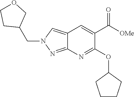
C12=CN(CC3COCC3)N=C1N=C(OC1CCCC1)C(C([OMe])=O)=C2
